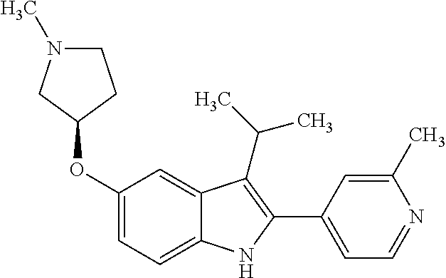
O(C1=CC=C2C(=C1)C(C(C)C)=C(C1=CC=NC(C)=C1)N2)C1CCN(C)C1
